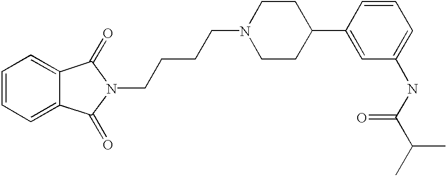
C1=CC=C2C(=C1)C(=O)N(CCCCN1CCC(C3=CC(NC(C(C)C)=O)=CC=C3)CC1)C2=O
